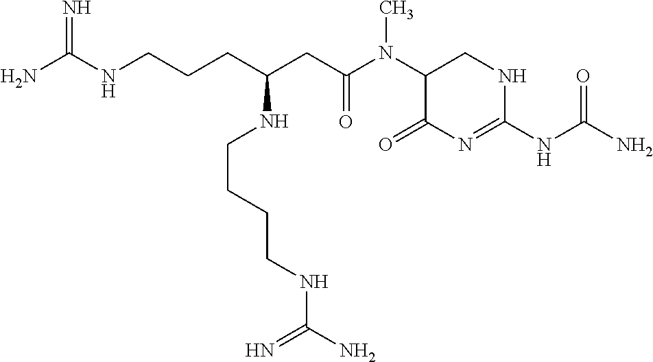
NC(NCCCC(CC(N(C1C(=O)N=C(NC(N)=O)NC1)C)=O)NCCCCNC(N)=N)=N
